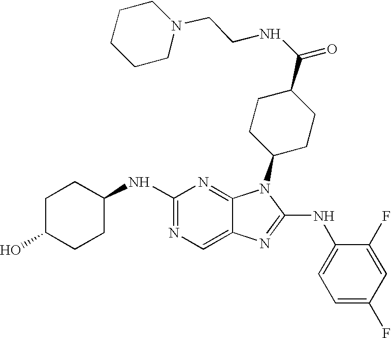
N1=C(NC2CCC(O)CC2)N=C2C(=C1)N=C(NC1=CC=C(F)C=C1F)N2C1CCC(C(NCCN2CCCCC2)=O)CC1
